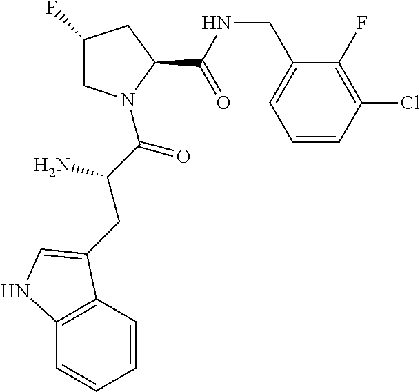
C1C(F)CC(C(NCC2=CC=CC(Cl)=C2F)=O)N1C(C(CC1=CNC2=C1C=CC=C2)N)=O
